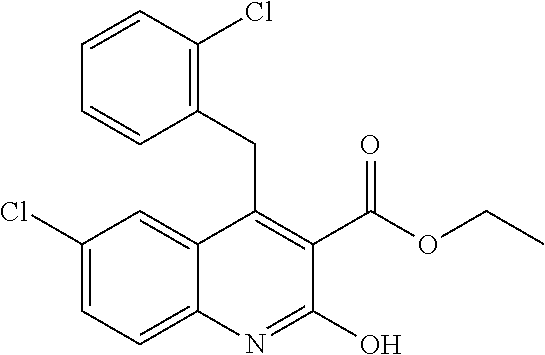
C1(Cl)=CC=C2C(=C1)C(CC1=C(Cl)C=CC=C1)=C(C(OCC)=O)C(O)=N2
